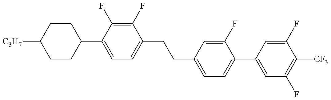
C1CC(C2=CC=C(CCC3=CC=C(C4=CC(F)=C([CF3])C(F)=C4)C(F)=C3)C(F)=C2F)CCC1[C3H7]
